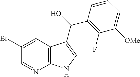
C12=C(C=C(Br)C=N1)C(C(O)C1=C(F)C([OMe])=CC=C1)=CN2
